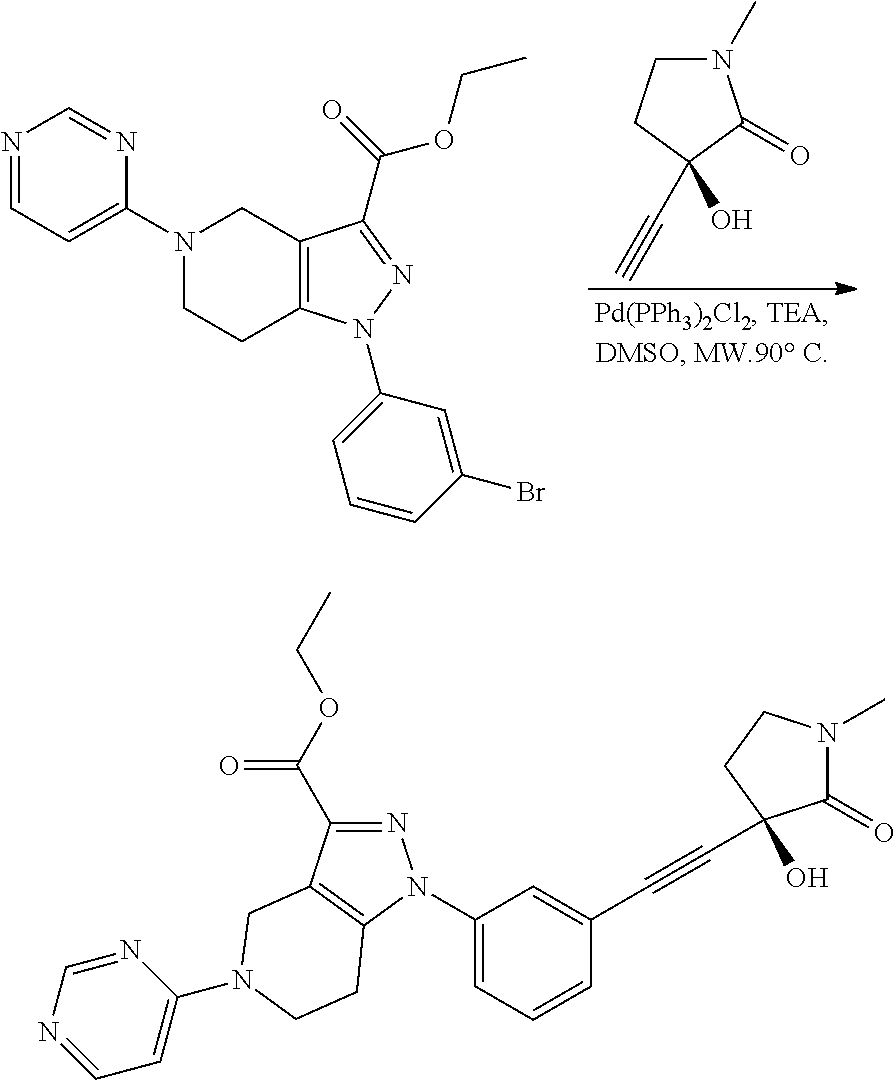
N1(C2=CC=NC=N2)CCC2=C(C1)C(C(=O)OCC)=NN2C1=CC=CC(Br)=C1.N1(C)CCC(O)(C#C)C1=O.N1=C(C(OCC)=O)C2=C(N1C1=CC=CC(C#CC3(O)C(=O)N(C)CC3)=C1)CCN(C1=CC=NC=N1)C2
